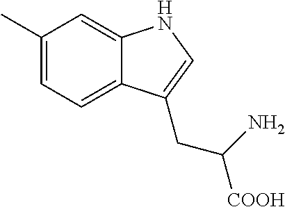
C1(C)=CC=C2C(=C1)NC=C2CC([COOH])N
